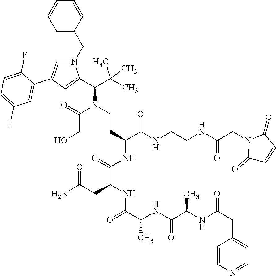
N1(CC2=CC=CC=C2)C=C(C2=CC(F)=CC=C2F)C=C1C(C(C)(C)C)N(CCC(C(NCCNC(CN1C(=O)C=CC1=O)=O)=O)NC(C(NC(=O)C(NC(C(NC(CC1=CC=NC=C1)=O)C)=O)C)CC(N)=O)=O)C(=O)CO
